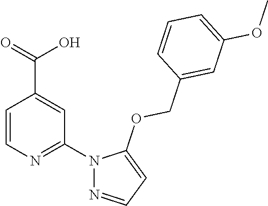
C1=CN=C(N2N=CC=C2OCC2=CC(OC)=CC=C2)C=C1C(=O)O
